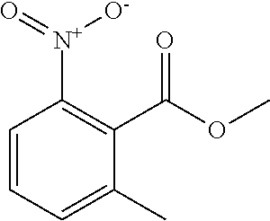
C1=CC=C(C)C(C(OC)=O)=C1[N+]([O-])=O
